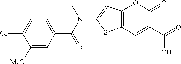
C12=C(C=C(C(=O)O)C(=O)O1)SC(N(C(C1=CC=C(Cl)C([MeO])=C1)=O)C)=C2
